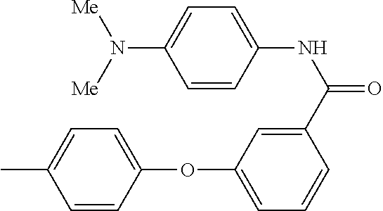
C1=C(C)C=CC(OC2=CC=CC(C(=O)NC3=CC=C(N([Me])[Me])C=C3)=C2)=C1
